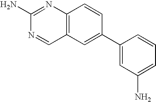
C12=C(C=C(C3=CC(N)=CC=C3)C=C1)C=NC(N)=N2
